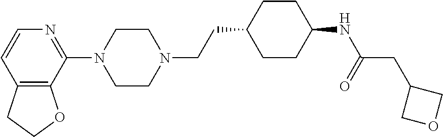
C12=C(C(N3CCN(CCC4CCC(NC(=O)CC5COC5)CC4)CC3)=NC=C1)OCC2
